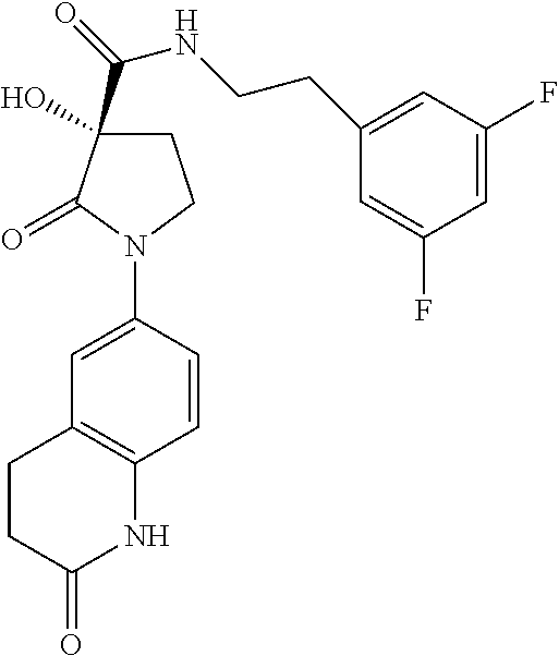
C1=C(N2CCC(C(=O)NCCC3=CC(F)=CC(F)=C3)(O)C2=O)C=CC2=C1CCC(=O)N2
